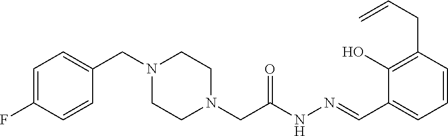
C1=C(F)C=CC(CN2CCN(CC(NN=CC3=CC=CC(CC=C)=C3O)=O)CC2)=C1
